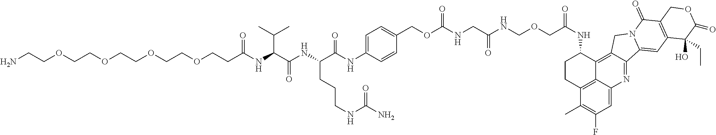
C1(NC(=O)COCNC(CNC(OCC2=CC=C(NC(C(CCCNC(N)=O)NC(C(NC(CCOCCOCCOCCOCCN)=O)C(C)C)=O)=O)C=C2)=O)=O)CCC2=C3C1=C1C(=NC3=CC(F)=C2C)C2=CC3=C(C(=O)N2C1)COC(=O)C3(O)CC
